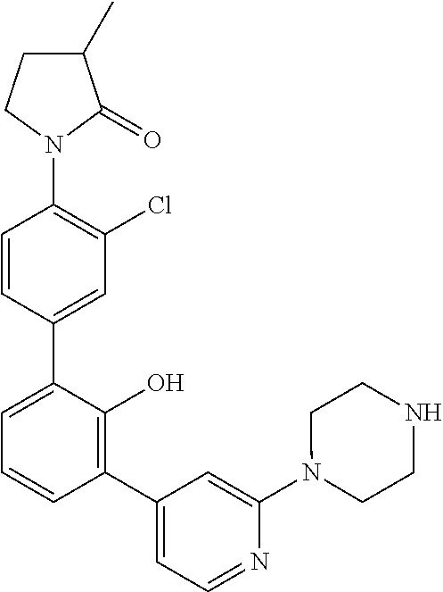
C1(N2C(=O)C(C)CC2)=C(Cl)C=C(C2=CC=CC(C3=CC=NC(N4CCNCC4)=C3)=C2O)C=C1
